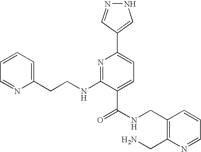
C1=NC(CCNC2=NC(C3=CNN=C3)=CC=C2C(NCC2=C(CN)N=CC=C2)=O)=CC=C1
